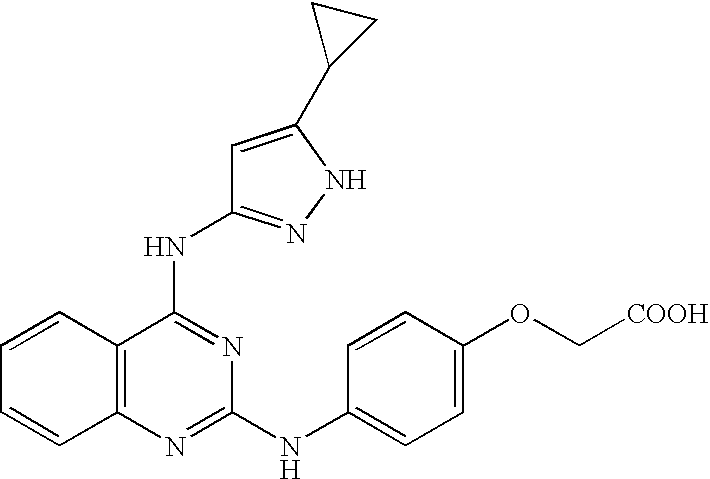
C1=CC2=C(C=C1)N=C(NC1=CC=C(OC[COOH])C=C1)N=C2NC1=NNC(C2CC2)=C1
